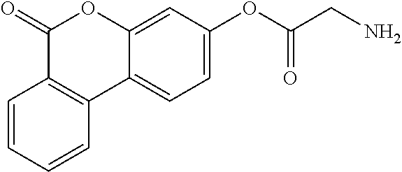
C1=CC=CC2=C1C(=O)OC1=CC(OC(CN)=O)=CC=C21
